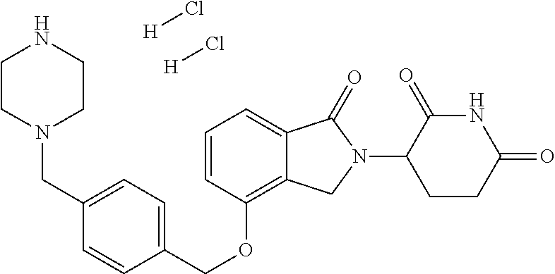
C(OC1=C2C(=CC=C1)C(=O)N(C1C(=O)NC(=O)CC1)C2)C1=CC=C(CN2CCNCC2)C=C1.Cl[H].Cl[H]
